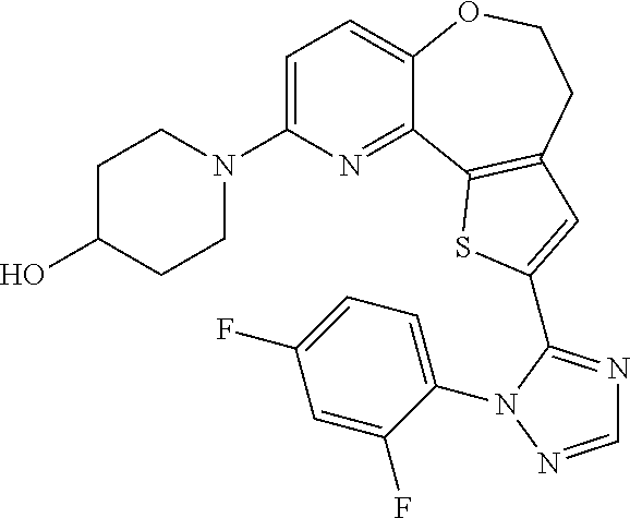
C1=C(N2CCC(O)CC2)N=C2C(=C1)OCCC1=C2SC(C2=NC=NN2C2=CC=C(F)C=C2F)=C1
